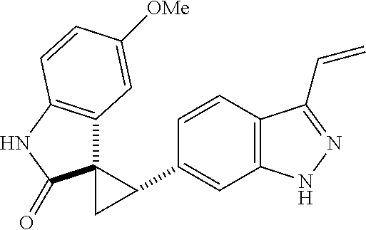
C1(C2C3(C2)C2=C(NC3=O)C=CC([OMe])=C2)=CC2=C(C=C1)C(C=C)=NN2
